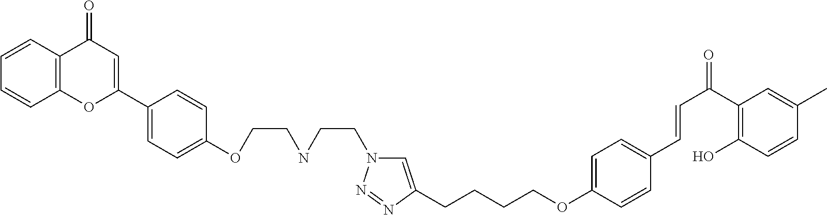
C(CNCCN1C=C(CCCCOC2=CC=C(C=CC(C3=C(O)C=CC(C)=C3)=O)C=C2)N=N1)OC1=CC=C(C2=CC(=O)C3=C(C=CC=C3)O2)C=C1
